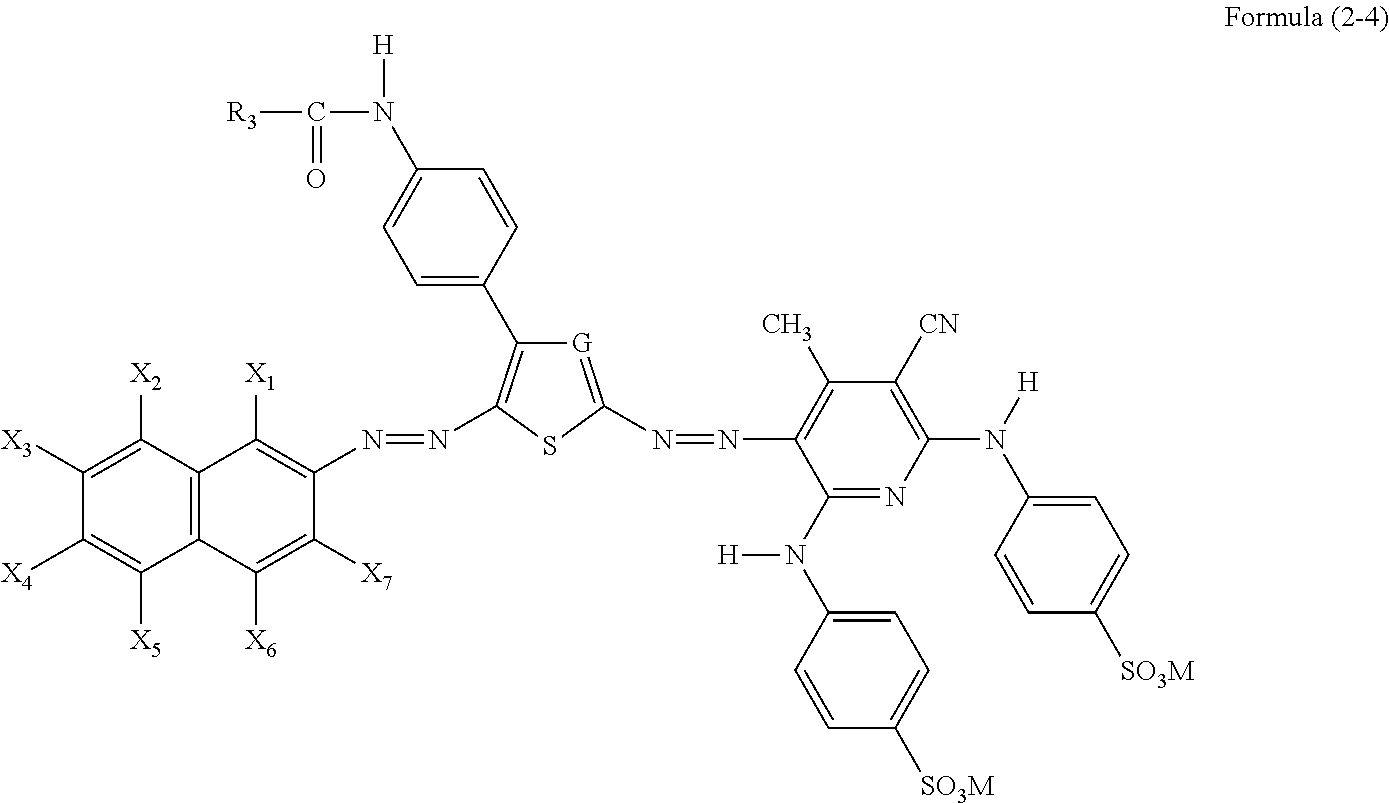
C1(N(C([R3])=O)[H])=CC=C(C2=C(N=NC3=C([X1])C4=C(C([X6])=C3[X7])C([X5])=C([X4])C([X3])=C4[X2])SC(N=NC3=C(C)C([CN])=C(N([H])C4=CC=C([SO3M])C=C4)N=C3N([H])C3=CC=C([SO3M])C=C3)=[G]2)C=C1
